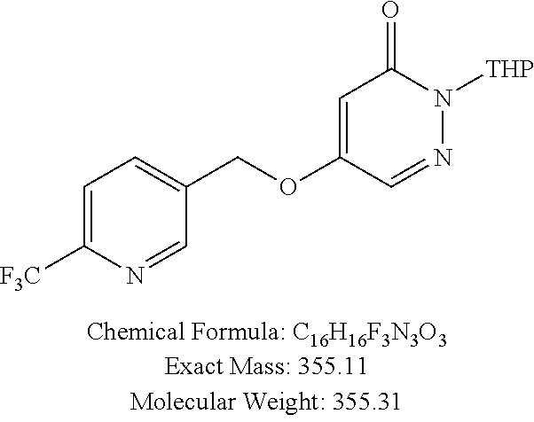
C1=C(OCC2=CC=C([F3C])N=C2)C=NN([THP])C1=O
